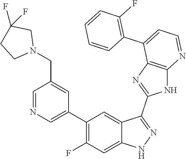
C1=NC=C(C2=C(F)C=C3C(=C2)C(C2=NC4=C(N2)N=CC=C4C2=C(F)C=CC=C2)=NN3)C=C1CN1CC(F)(F)CC1
